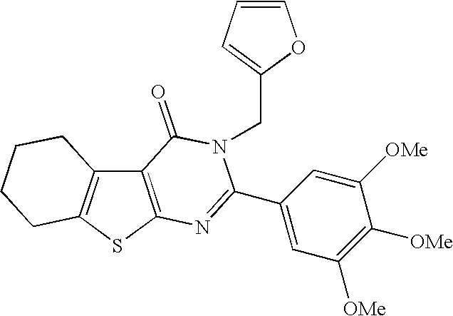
C12=C(SC3=C1CCCC3)N=C(C1=CC([OMe])=C([OMe])C([OMe])=C1)N(CC1=CC=CO1)C2=O
